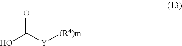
OC([Y][(R4)m])=O
